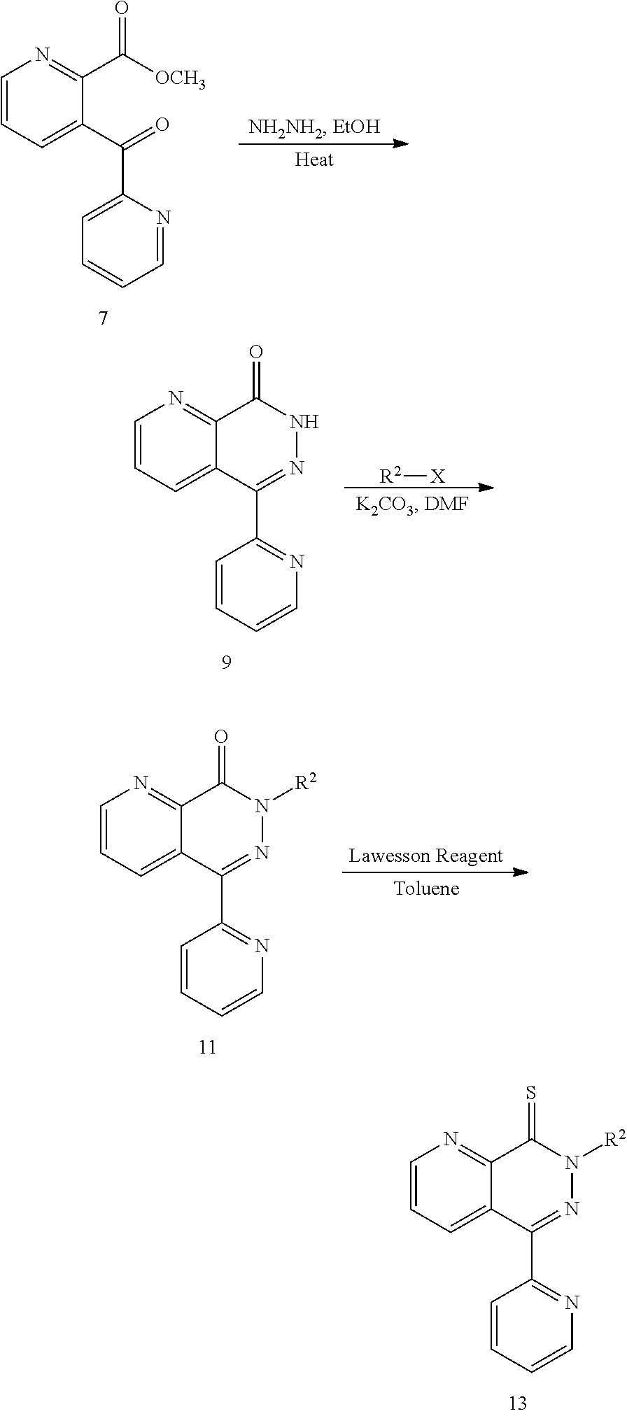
C1=CC=CC(C2=NNC(=O)C3=NC=CC=C23)=N1.[R2][X].C1=CC=CC(C2=NN([R2])C(=O)C3=NC=CC=C23)=N1.C1=CC=CC(C2=NN([R2])C(=S)C3=NC=CC=C23)=N1.C1=NC(C(C2=CC=CN=C2C([OCH3])=O)=O)=CC=C1
